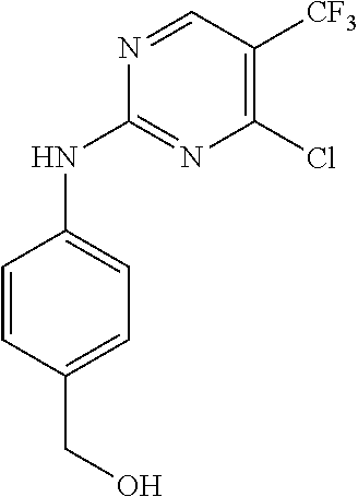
C1=CC(CO)=CC=C1NC1=NC(Cl)=C([CF3])C=N1
